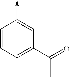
C1=CC=C(C(=O)C)C=C1->C
